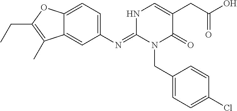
C1(N=C2N(CC3=CC=C(Cl)C=C3)C(=O)C(CC(O)=O)=CN2)=CC=C2C(=C1)C(C)=C(CC)O2
